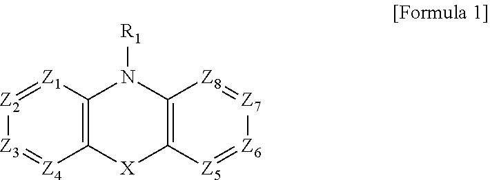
[Z2]1=[Z1]C2=C([Z4]=[Z3]1)[X]C1=C(N2[R1])[Z8]=[Z7][Z6]=[Z5]1
